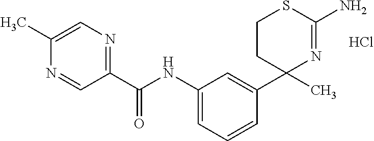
C1(NC(=O)C2=NC=C(C)N=C2)=CC=CC(C2(C)N=C(N)SCC2)=C1.Cl
